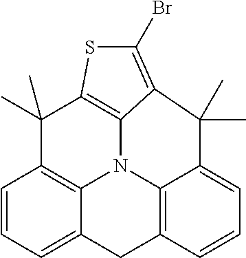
C1=CC=C2C3=C1C(C)(C)C1=C4N3C3=C(C2)C=CC=C3C(C)(C)C4=C(Br)S1
